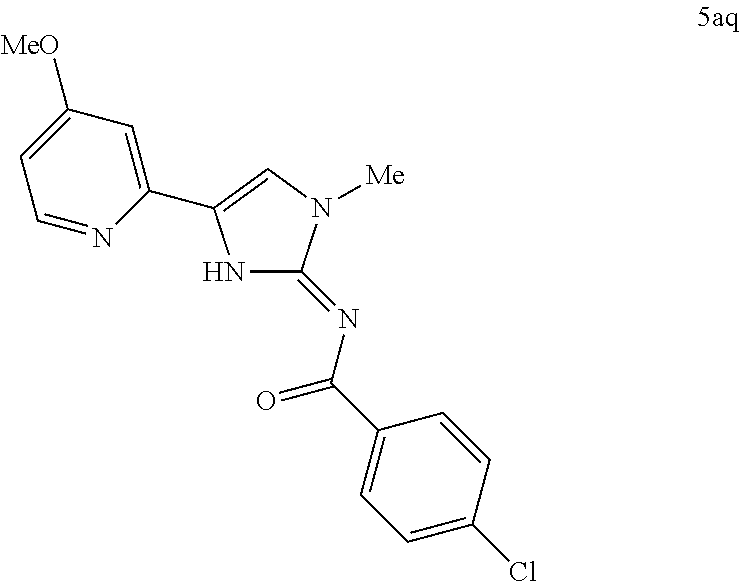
N1C(=NC(=O)C2=CC=C(Cl)C=C2)N([Me])C=C1C1=CC([MeO])=CC=N1
